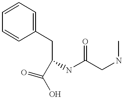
C1=CC(CC(NC(CNC)=O)C(O)=O)=CC=C1
